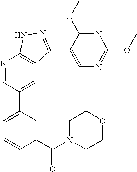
N1=CC(C2=CC=CC(C(N3CCOCC3)=O)=C2)=CC2=C1NN=C2C1=CN=C(OC)N=C1OC
